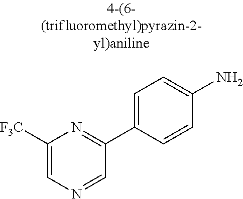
C1([F3C])=CN=CC(C2=CC=C(N)C=C2)=N1
